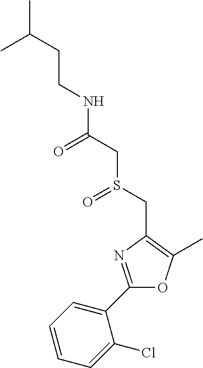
C(CC(C)C)NC(CS(CC1=C(C)OC(C2=CC=CC=C2Cl)=N1)=O)=O
